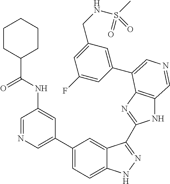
C1(C2=CN=CC(NC(C3CCCCC3)=O)=C2)=CC=C2C(=C1)C(C1=NC3=C(N1)C=NC=C3C1=CC(CNS(C)(=O)=O)=CC(F)=C1)=NN2
